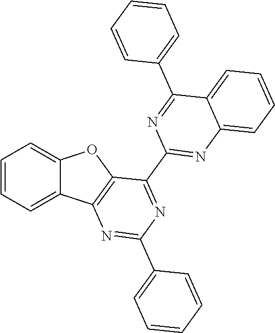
C1=CC=C2C(=C1)OC1=C2N=C(C2=CC=CC=C2)N=C1C1=NC2=CC=CC=C2C(C2=CC=CC=C2)=N1
